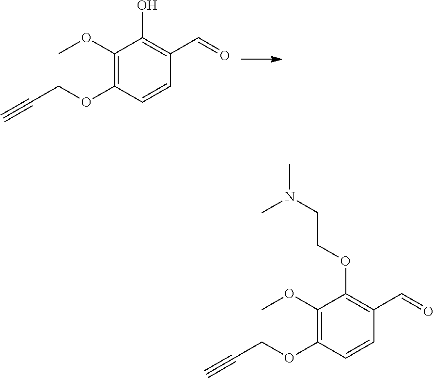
C1(O)=C(C=O)C=CC(OCC#C)=C1OC.C1(OCCN(C)C)=C(C=O)C=CC(OCC#C)=C1OC
